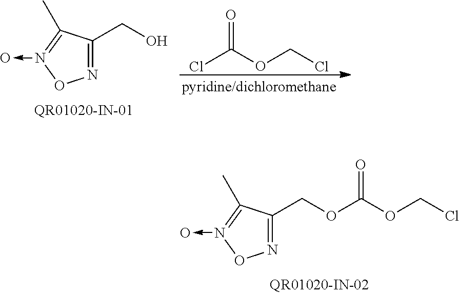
N1=C(COC(OCCl)=O)C(C)=N(->O)O1.N1=C(CO)C(C)=N(->O)O1.ClC(OCCl)=O
